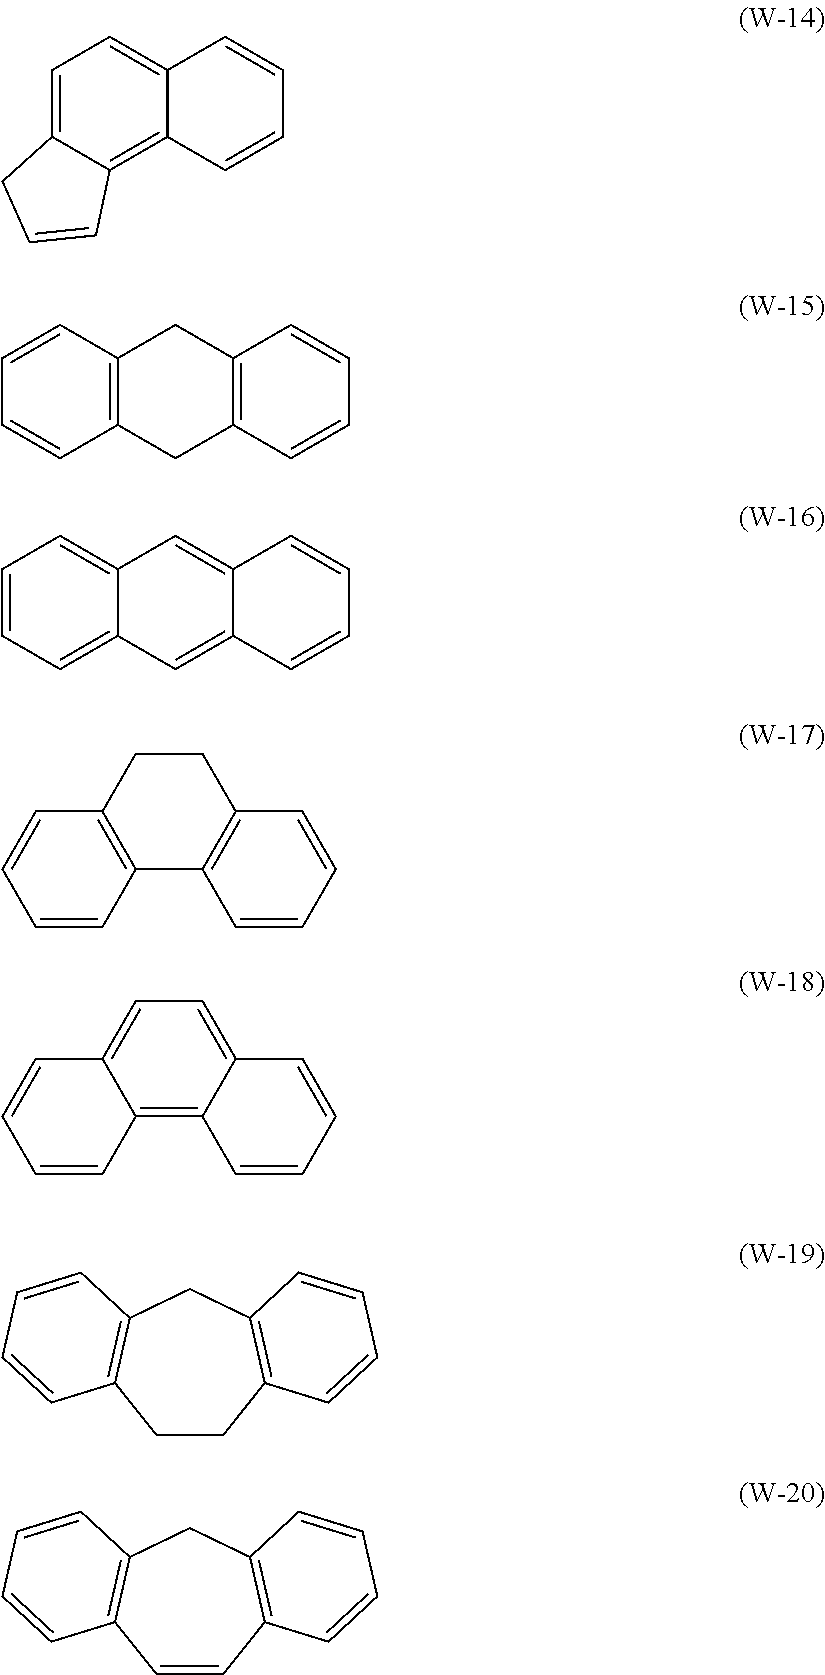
C1=C2C(=C3C(=C1)C=CC=C3)C=CC2.C12=C(C=CC=C1)CC1=C(C2)C=CC=C1.C12=CC=CC=C1C=C1C(=C2)C=CC=C1.C1=CC2=C(C=C1)CCC1=C2C=CC=C1.C1=CC2=C3C(=CC=C2C=C1)C=CC=C3.C1CC2=C(CC3=C1C=CC=C3)C=CC=C2.C1=CC2=C(CC3=C1C=CC=C3)C=CC=C2
